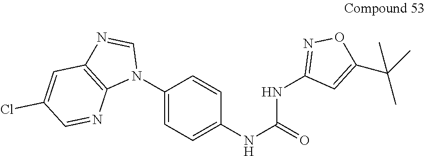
C1(N2C=NC3=C2N=CC(Cl)=C3)=CC=C(NC(=O)NC2=NOC(C(C)(C)C)=C2)C=C1
